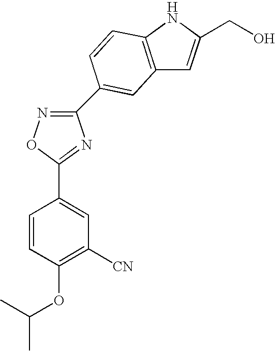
N1=C(C2=CC3=C(NC(CO)=C3)C=C2)N=C(C2=CC([CN])=C(OC(C)C)C=C2)O1
